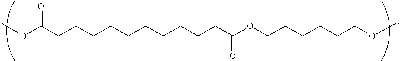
COC(CCCCCCCCCCC(OCCCCCCOC)=O)=O
